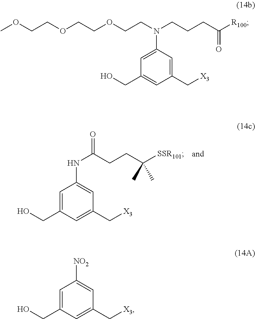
C1=C(CO)C=C(C[X3])C=C1NC(CCC([SSR101])(C)C)=O.C1=C(N(CCOCCOCCOC)CCCC([R100])=O)C=C(C[X3])C=C1CO.C1=C(CO)C=C(C[X3])C=C1[NO2]
